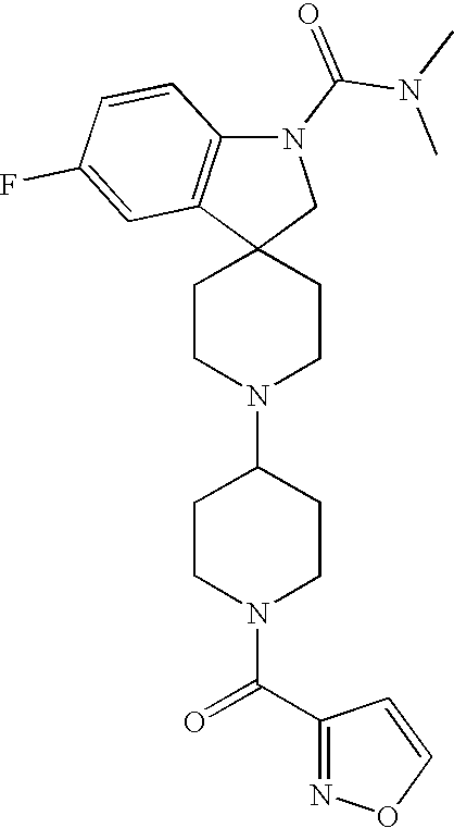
C12(CN(C(N(C)C)=O)C3=C1C=C(F)C=C3)CCN(C1CCN(C(C3=NOC=C3)=O)CC1)CC2
